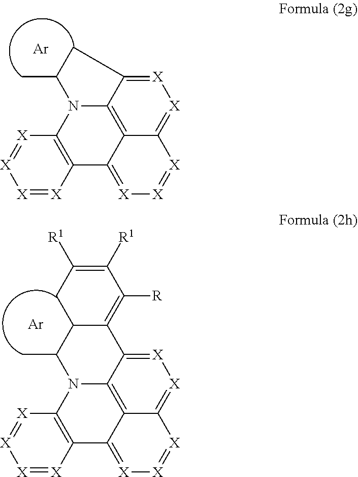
[X]1=[X][X]=[X]C2=C1N1C(C)CC3=[X][X]=C4C(=C13)C2=[X][X]=[X]4.[Ar].[X]1=[X][X]=[X]C2=C1N1C(C)C3C(=C([R])C([R1])=C([R1])C3)C3=[X][X]=C4C(=C13)C2=[X][X]=[X]4.[Ar]
